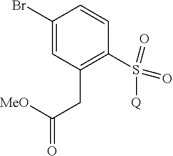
C1(Br)=CC(CC(=O)[OMe])=C(S(=O)(=O)[Q])C=C1
